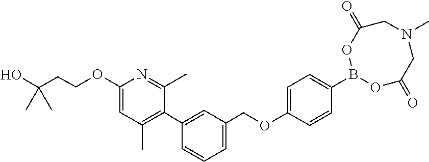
C1(OCCC(O)(C)C)=CC(C)=C(C2=CC(COC3=CC=C(B4OC(=O)CN(C)CC(=O)O4)C=C3)=CC=C2)C(C)=N1
